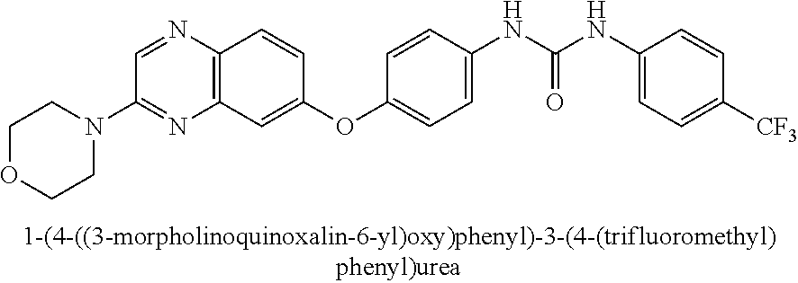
C1(N2CCOCC2)=NC2=C(N=C1)C=CC(OC1=CC=C(NC(NC3=CC=C([CF3])C=C3)=O)C=C1)=C2
